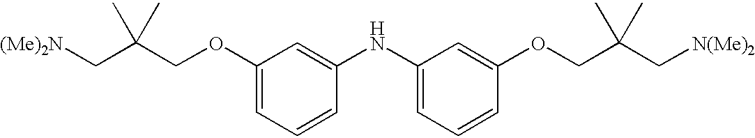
C(OC1=CC=CC(NC2=CC=CC(OCC(C[N(Me)2])(C)C)=C2)=C1)C(C[(Me)2N])(C)C
